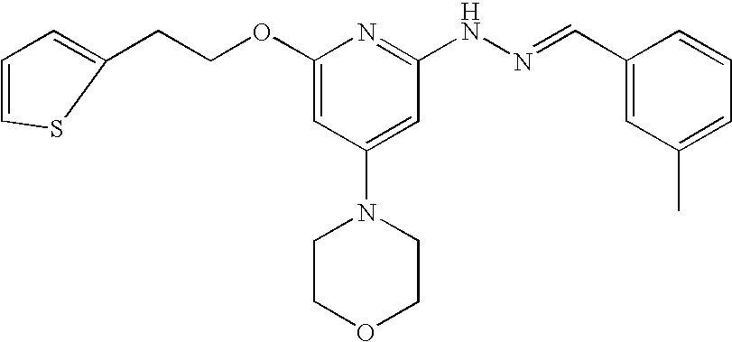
C1(CCOC2=CC(N3CCOCC3)=CC(NN=CC3=CC(C)=CC=C3)=N2)=CC=CS1
